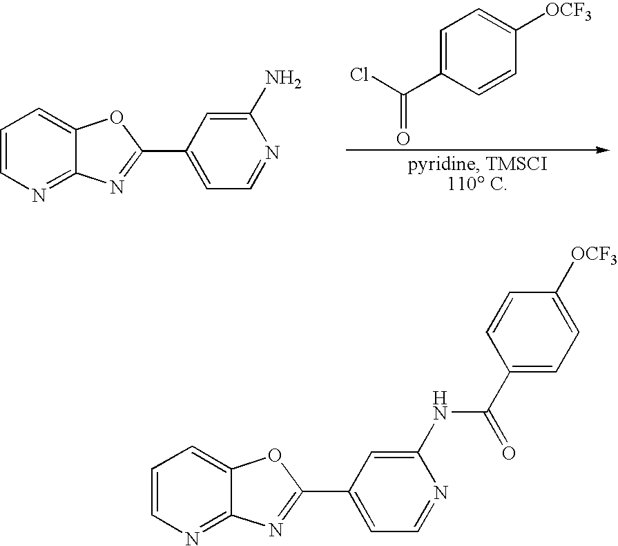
C1=CN=C2C(=C1)OC(C1=CC=NC(N)=C1)=N2.C1=C(C(Cl)=O)C=CC([OCF3])=C1.C1=CN=C2C(=C1)OC(C1=CC=NC(NC(=O)C3=CC=C([OCF3])C=C3)=C1)=N2
